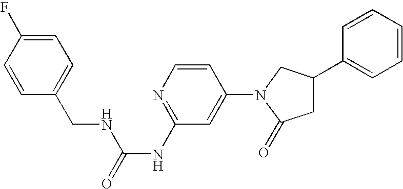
C1=CC(N2C(=O)CC(C3=CC=CC=C3)C2)=CC(NC(=O)NCC2=CC=C(F)C=C2)=N1
